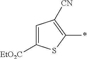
C1=C([EtO2C])SC(*)=C1[CN]
